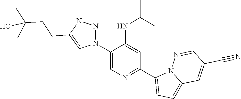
C1(N2NNC(CCC(C)(C)O)=C2)=CN=C(C2=CC=C3N2N=CC(C#N)=C3)C=C1NC(C)C
